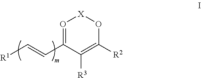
O1=C(C=C[R1])C([R3])=C([R2])O[X]1
